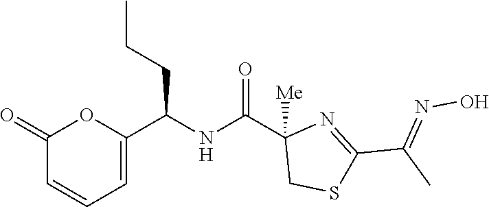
C1(=O)C=CC=C(C(NC(C2([Me])CSC(C(C)=NO)=N2)=O)CCC)O1
